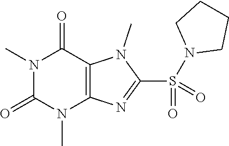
N1(C)C(=O)N(C)C2=C(C1=O)N(C)C(S(=O)(N1CCCC1)=O)=N2
